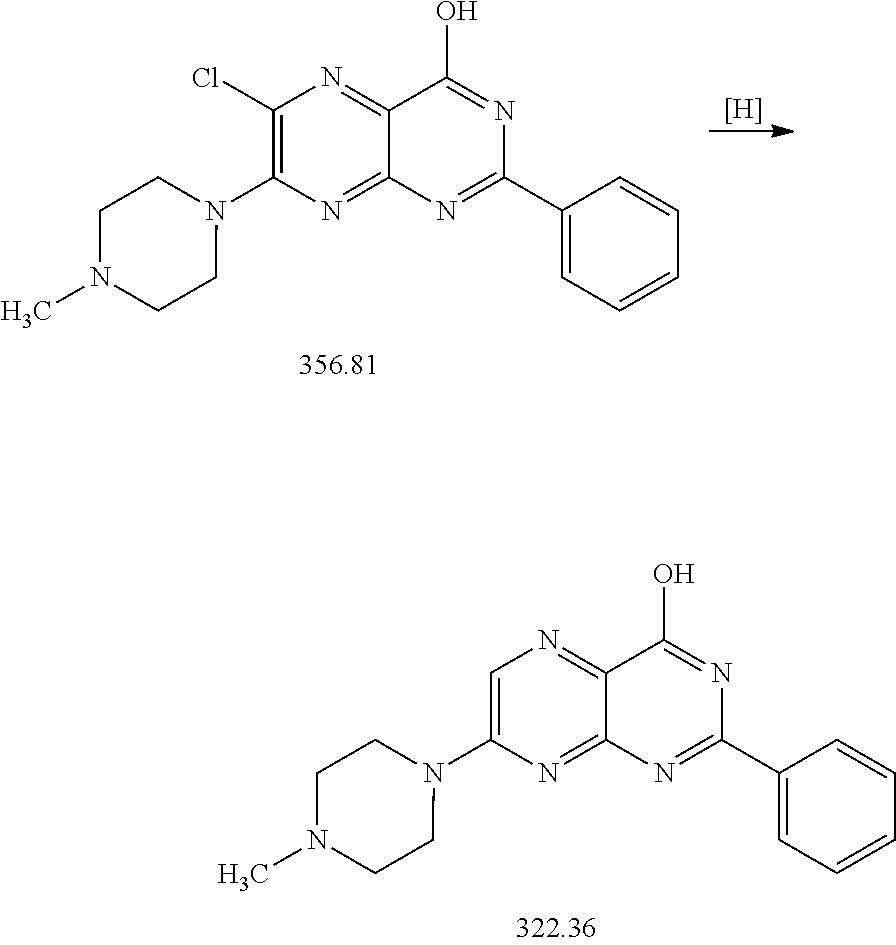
[H].C1(Cl)=C(N2CCN(C)CC2)N=C2C(=N1)C(O)=NC(C1=CC=CC=C1)=N2.C1=C(N2CCN(C)CC2)N=C2C(=N1)C(O)=NC(C1=CC=CC=C1)=N2
